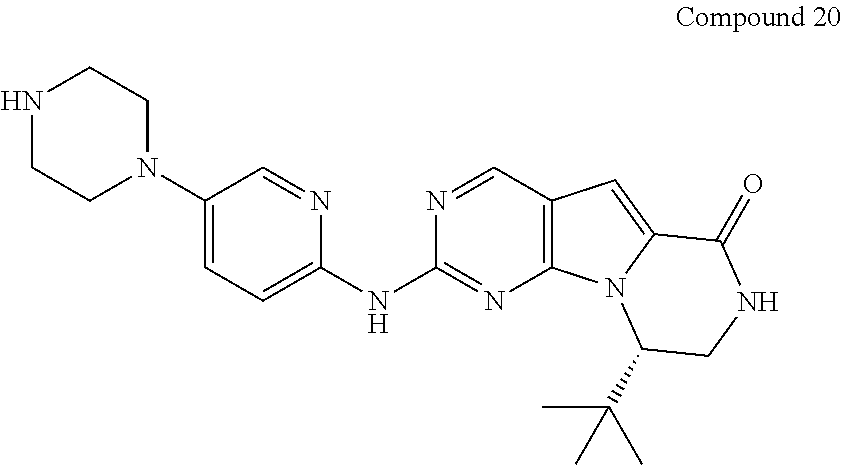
C1(N2CCNCC2)=CC=C(NC2=NC3=C(C=N2)C=C2N3C(C(C)(C)C)CNC2=O)N=C1
